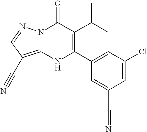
N12C(=C(C#N)C=N1)NC(C1=CC(Cl)=CC(C#N)=C1)=C(C(C)C)C2=O
